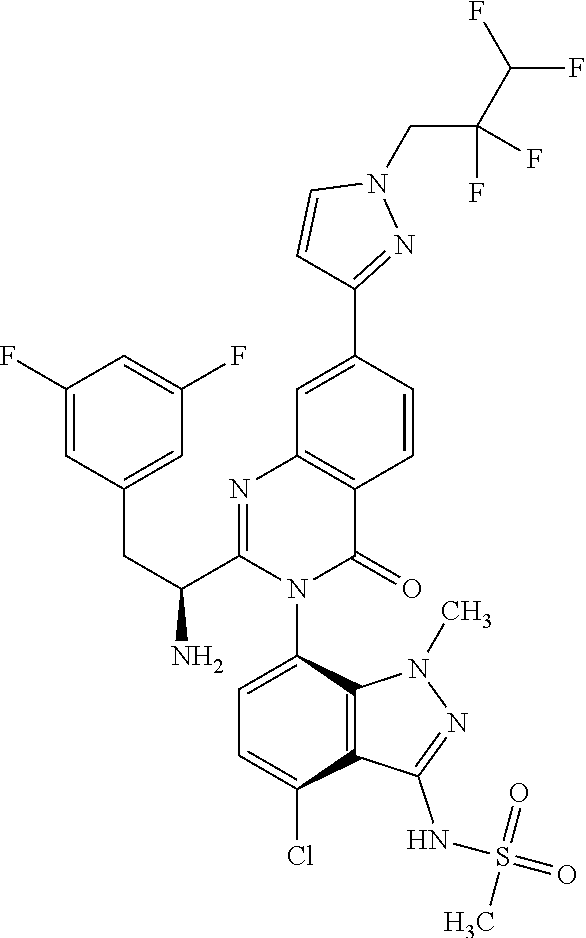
C1(F)=CC(CC(C2=NC3=C(C(=O)N2C2=CC=C(Cl)C4=C2N(C)N=C4NS(=O)(C)=O)C=CC(C2=NN(CC(C(F)F)(F)F)C=C2)=C3)N)=CC(F)=C1
